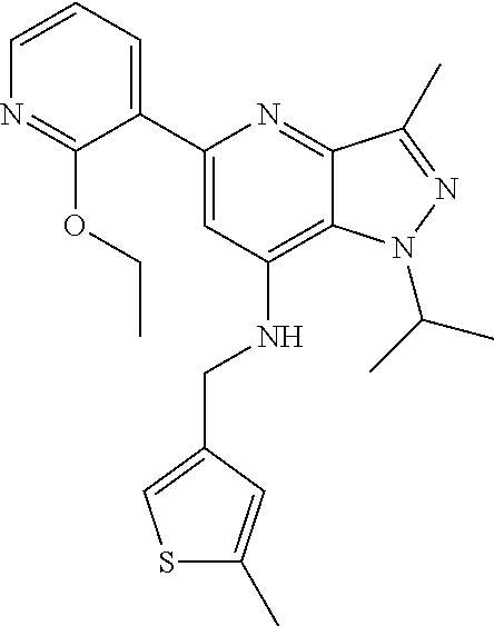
N1=C(OCC)C(C2=CC(NCC3=CSC(C)=C3)=C3C(=N2)C(C)=NN3C(C)C)=CC=C1
